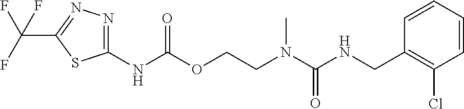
C1=CC(CNC(N(CCOC(NC2=NN=C(C(F)(F)F)S2)=O)C)=O)=C(Cl)C=C1
